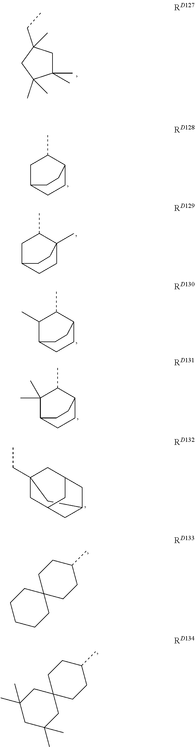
C1C2CCC(C1C)CC2.C1C2CCC(C)(C1C)CC2.C1(C)C2CCC(C1C)CC2.C1(C)(C)C2CCC(C1C)CC2.C1(C)(C)CC(CC)(C)CC1(C)C.C12(CC)CC3CC(C1)CC(C3)C2.C1CCCCC12CCC(C)CC2.C1C(C)(C)CC(C)(C)CC12CCC(C)CC2
